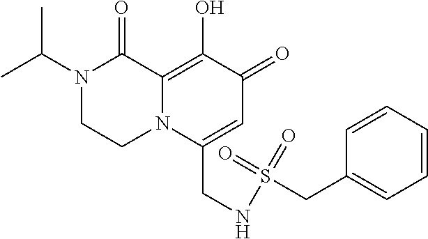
N1(C(C)C)CCN2C(=C(O)C(=O)C=C2CNS(=O)(=O)CC2=CC=CC=C2)C1=O
